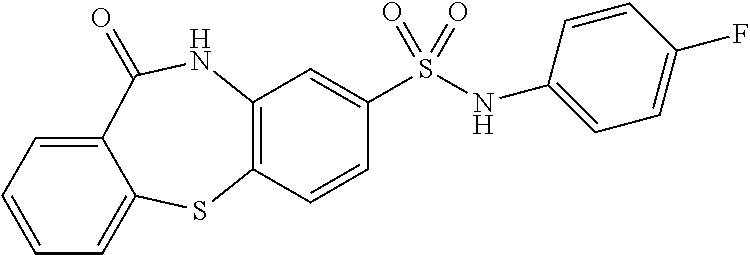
C12=C(C=CC(S(=O)(=O)NC3=CC=C(F)C=C3)=C1)SC1=CC=CC=C1C(=O)N2
